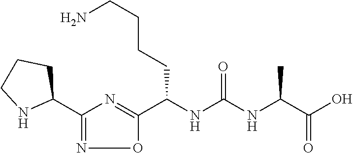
C(NC(NC(C(O)=O)C)=O)(CCCCN)C1=NC(C2CCCN2)=NO1
